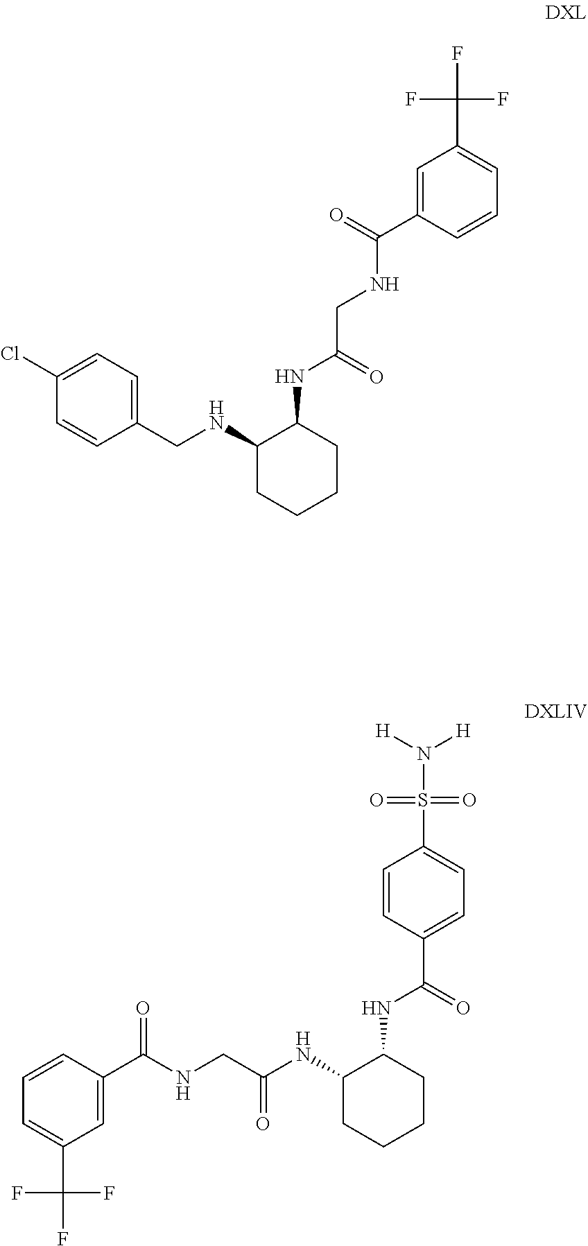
C1=C(C(NCC(NC2C(NCC3=CC=C(Cl)C=C3)CCCC2)=O)=O)C=CC=C1C(F)(F)F.C1=C(C(NCC(NC2CCCCC2NC(=O)C2=CC=C(S(N([H])[H])(=O)=O)C=C2)=O)=O)C=CC=C1C(F)(F)F
